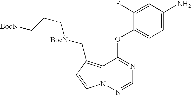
C1=CN2C(=C1C[BocN]CCC[BocN])C(OC1=CC=C(N)C=C1F)=NC=N2
